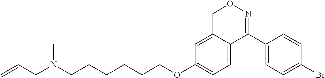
C1(C2=NOCC3=CC(OCCCCCCN(CC=C)C)=CC=C23)=CC=C(Br)C=C1
